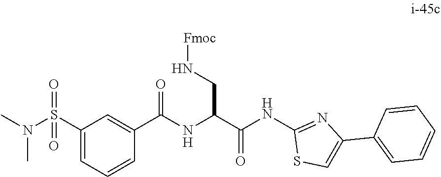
N(C)(S(=O)(=O)C1=CC=CC(C(=O)NC(C(NC2=NC(C3=CC=CC=C3)=CS2)=O)CN[Fmoc])=C1)C
